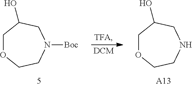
C1OCCN([Boc])CC1O.[DCM].[TFA].C1OCCNCC1O.[A13]
